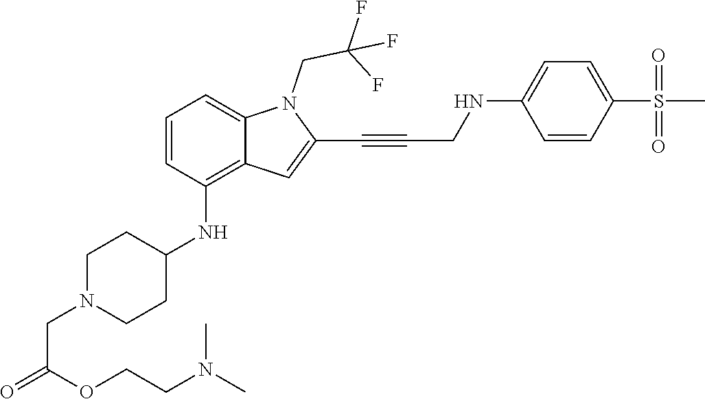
C(C#CC1=CC2=C(NC3CCN(CC(=O)OCCN(C)C)CC3)C=CC=C2N1CC(F)(F)F)NC1=CC=C(S(C)(=O)=O)C=C1
